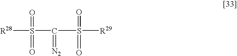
[R28]S(C(S([R29])(=O)=O)=[N2])(=O)=O
